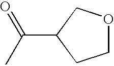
C1OCC(C(=O)C)C1
